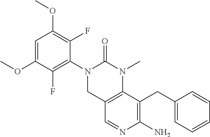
C12=C(C(CC3=CC=CC=C3)=C(N)N=C1)N(C)C(=O)N(C1=C(F)C(OC)=CC(OC)=C1F)C2
